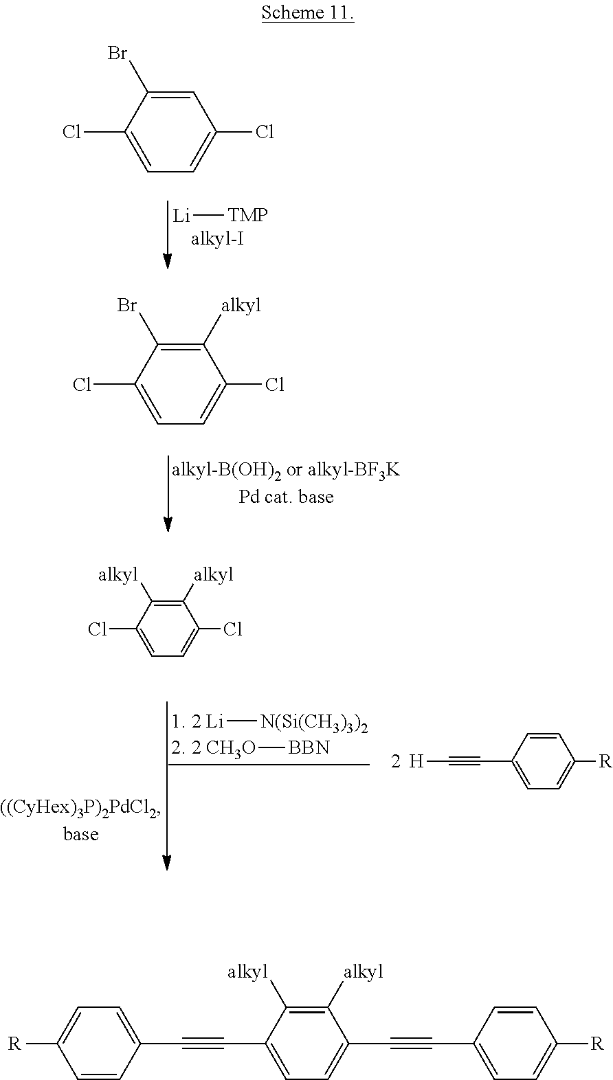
ClC1=CC=C(Cl)C([alkyl])=C1Br.ClC1=CC=C(Cl)C([alkyl])=C1[alkyl].C(#CC1=CC=C([R])C=C1)[H].[1. 2 Li][N(Si(CH3)3)2].[2. 2 CH3O][BBN].C1(Cl)=CC=C(Cl)C=C1Br.[Li][TMP].[R]C1=CC=C(C#CC2=CC=C(C#CC3=CC=C([R])C=C3)C([alkyl])=C2[alkyl])C=C1
